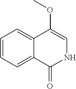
C12=CC=CC=C1C(=O)NC=C2OC
